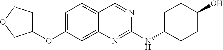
C1(OC2=CC=C3C(=C2)N=C(NC2CCC(O)CC2)N=C3)CCOC1
